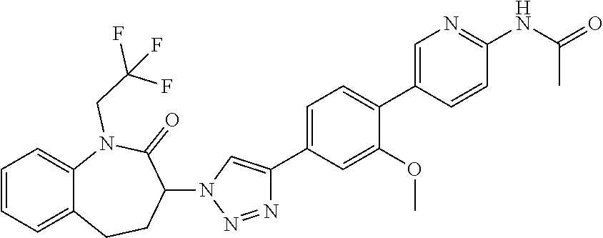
C1=C2C(=CC=C1)CCC(N1C=C(C3=CC=C(C4=CN=C(NC(C)=O)C=C4)C(OC)=C3)N=N1)C(=O)N2CC(F)(F)F
